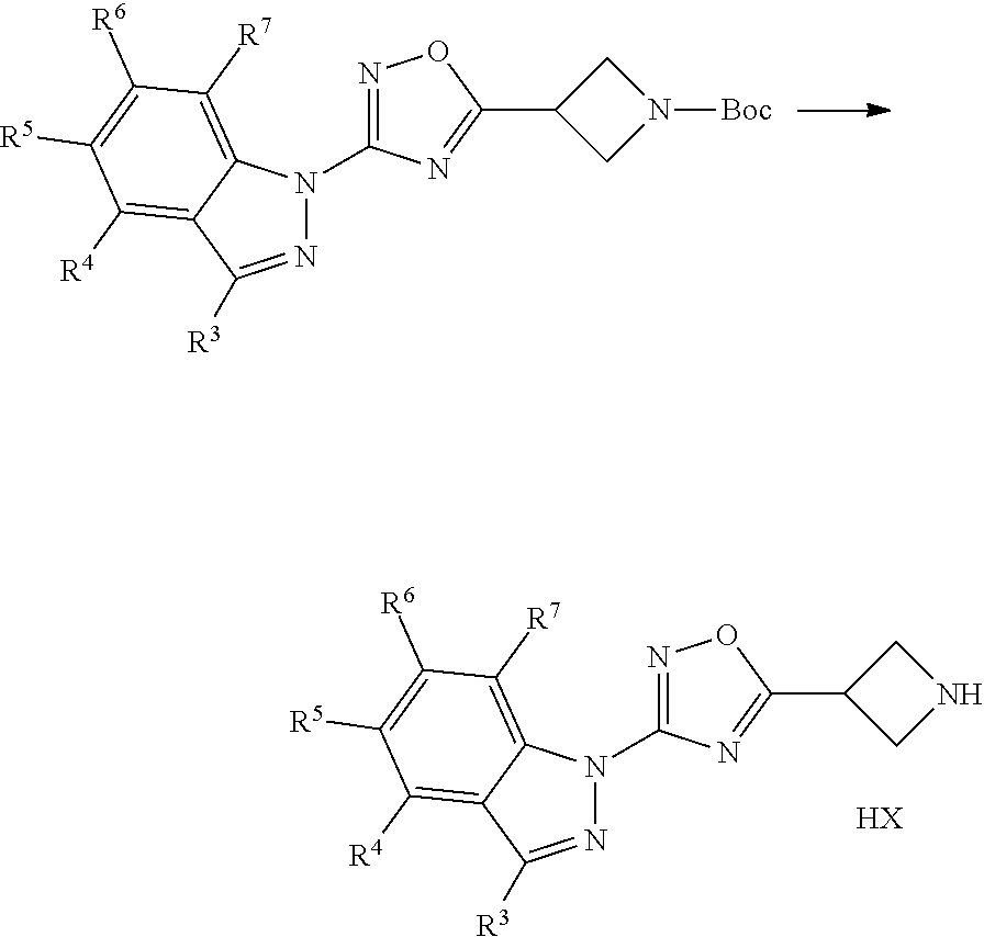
N1=C(N2N=C([R3])C3=C([R4])C([R5])=C([R6])C([R7])=C32)N=C(C2CN([Boc])C2)O1.N1=C(N2N=C([R3])C3=C([R4])C([R5])=C([R6])C([R7])=C23)N=C(C2CNC2)O1.[HX]
